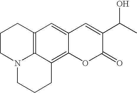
C12=CC3=C4C(=C1OC(=O)C(C(C)O)=C2)CCCN4CCC3
